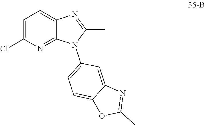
C1=C(Cl)N=C2C(=C1)N=C(C)N2C1=CC=C2C(=C1)N=C(C)O2
